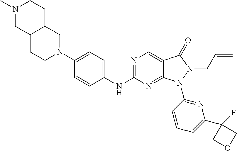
N1=C(NC2=CC=C(N3CC4C(CC3)CN(C)CC4)C=C2)N=C2C(=C1)C(=O)N(CC=C)N2C1=NC(C2(F)COC2)=CC=C1
